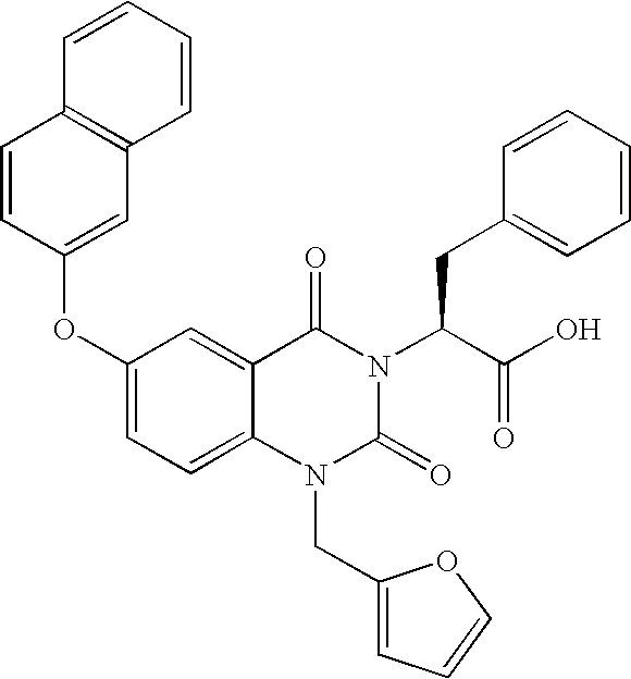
C1=C(OC2=CC3=C(C=C2)C=CC=C3)C=C2C(=C1)N(CC1=CC=CO1)C(=O)N(C(C(=O)O)CC1=CC=CC=C1)C2=O
